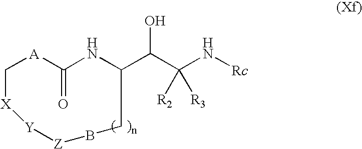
C1[A]C(=O)NC(C(C(N[Rc])([R2])[R3])O)CB[Z][Y][X]1
